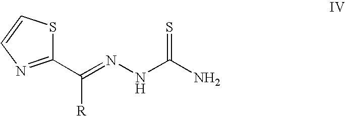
C1(C(=NNC(N)=S)[R])=NC=CS1
